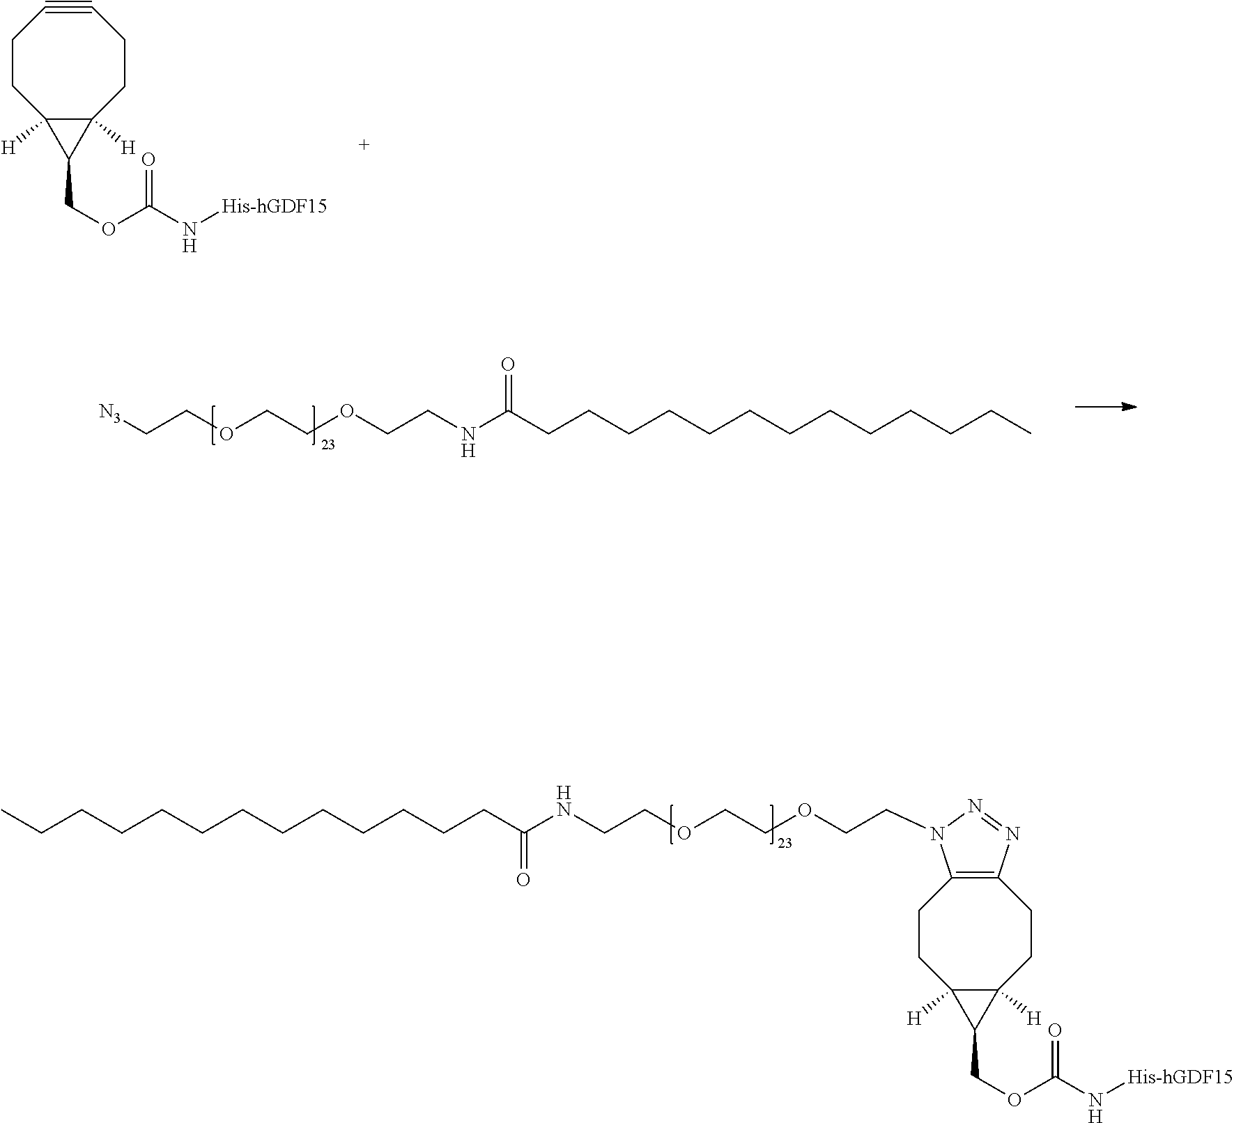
N(CCOCCOCCN1C2=C(CCC3([H])C([H])(CC2)C3COC(N[His-hGDF15])=O)N=N1)C(CCCCCCCCCCCCC)=O.C1#CCCC2([H])C([H])(CC1)C2COC(N[His-hGDF15])=O.N(CCOCCOCC[N3])C(CCCCCCCCCCCCC)=O
